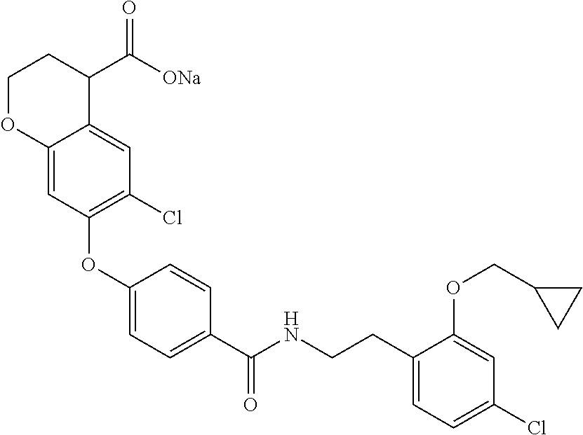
C12=CC(OC3=CC=C(C(NCCC4=CC=C(Cl)C=C4OCC4CC4)=O)C=C3)=C(Cl)C=C1C(C([ONa])=O)CCO2
